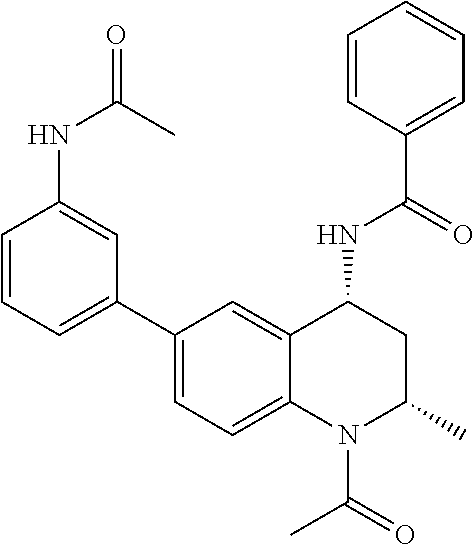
C(C1=CC=CC=C1)(=O)NC1CC(C)N(C(C)=O)C2=CC=C(C3=CC=CC(NC(=O)C)=C3)C=C12
